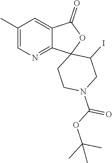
C1(C)=CN=C2C(=C1)C(=O)OC21CCN(C(=O)OC(C)(C)C)CC1I
